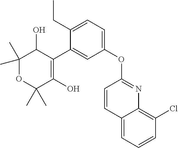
C1(C)(C)OC(C)(C)C(O)=C(C2=CC(OC3=NC4=C(Cl)C=CC=C4C=C3)=CC=C2CC)C1O
